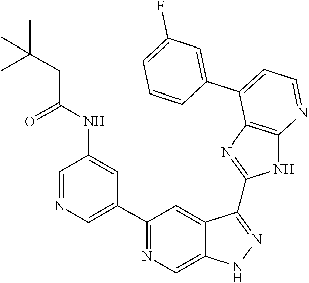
C1=NC=C(C2=NC=C3C(=C2)C(C2=NC4=C(N2)N=CC=C4C2=CC(F)=CC=C2)=NN3)C=C1NC(CC(C)(C)C)=O
